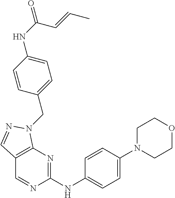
C1(NC2=NC3=C(C=N2)C=NN3CC2=CC=C(NC(=O)C=CC)C=C2)=CC=C(N2CCOCC2)C=C1
